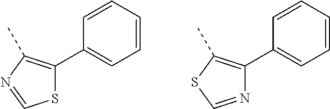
C1=CC=CC(C2=C(C)N=CS2)=C1.C1=CC=CC(C2=C(C)SC=N2)=C1
